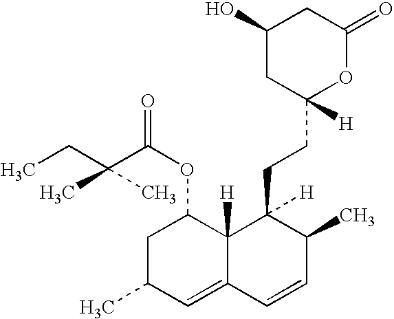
CCC(C(OC1CC(C)C=C2C1([H])C(CCC1([H])OC(=O)CC(O)C1)([H])C(C)C=C2)=O)(C)C
